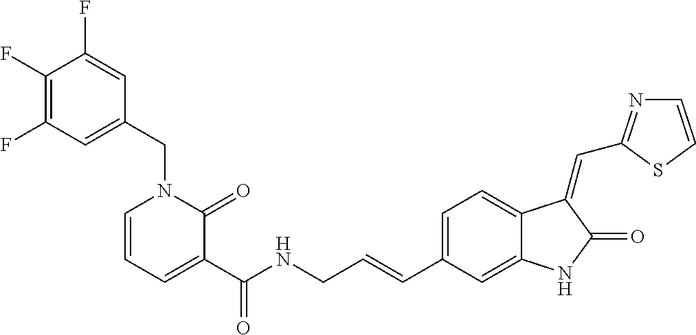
C1(F)=C(F)C=C(CN2C=CC=C(C(NCC=CC3=CC=C4C(=C3)NC(=O)C4=CC3=NC=CS3)=O)C2=O)C=C1F
